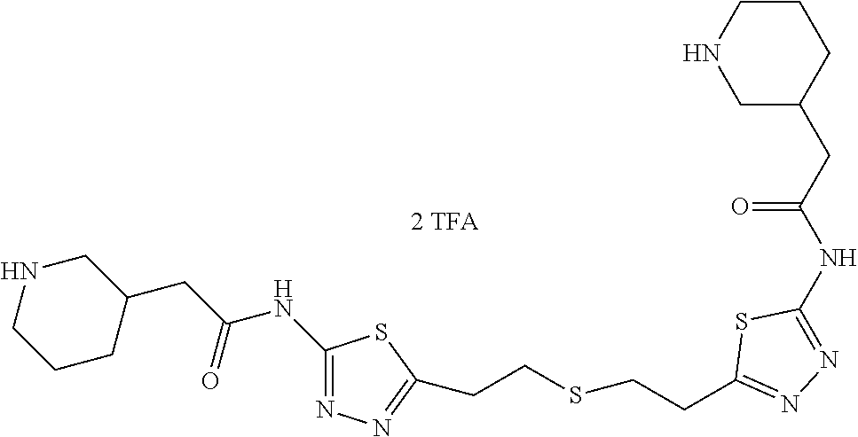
C1(NC(CC2CNCCC2)=O)=NN=C(CCSCCC2=NN=C(NC(CC3CCCNC3)=O)S2)S1
